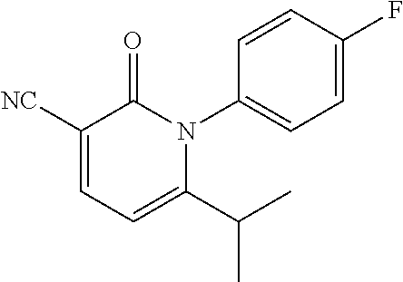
C1([NC])=CC=C(C(C)C)N(C2=CC=C(F)C=C2)C1=O
